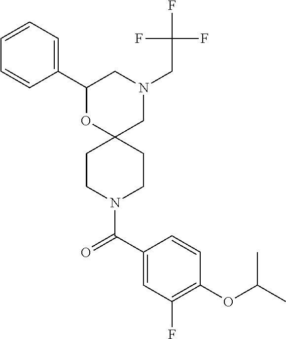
N1(CC(F)(F)F)CC2(OC(C3=CC=CC=C3)C1)CCN(C(C1=CC(F)=C(OC(C)C)C=C1)=O)CC2
